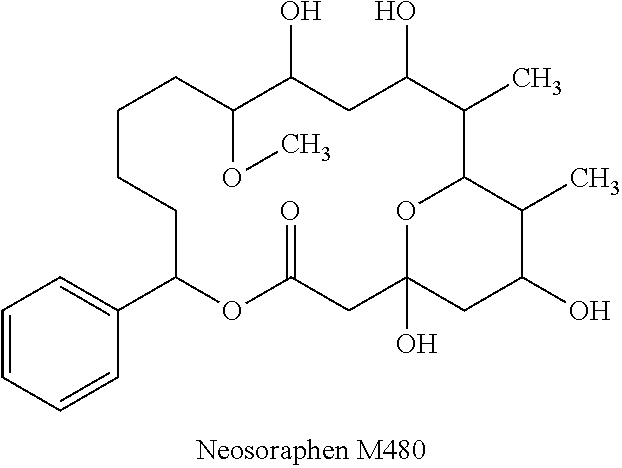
C1=CC=CC(C2OC(=O)CC3(O)OC(C(C)C(O)CC(O)C(OC)CCCC2)C(C)C(O)C3)=C1
